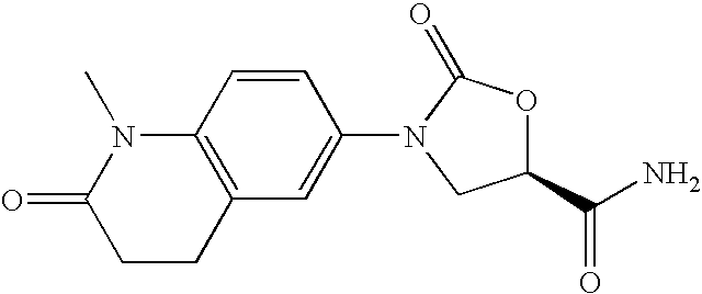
C1(=O)CCC2=C(N1C)C=CC(N1C(=O)OC(C(N)=O)C1)=C2
